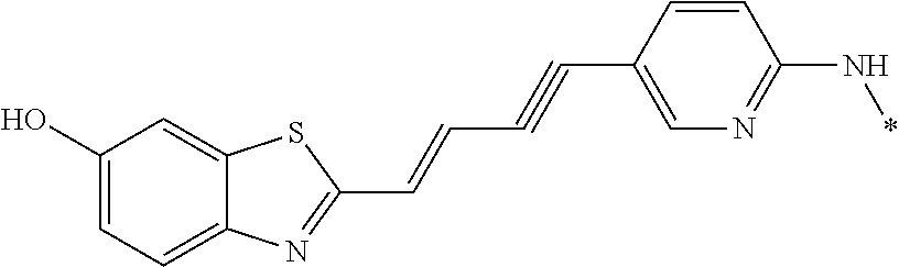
C1(O)=CC=C2C(=C1)SC(C=CC#CC1=CN=C(N*)C=C1)=N2
